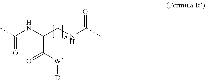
CC(NC(CNC(C)=O)C([W][D])=O)=O
